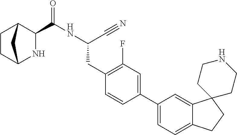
C1CC2NC(C(NC(C#N)CC3=C(F)C=C(C4=CC=C5C(=C4)C4(CC5)CCNCC4)C=C3)=O)C1C2
